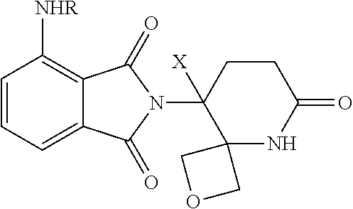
C1=CC=C2C(=C1[NHR])C(=O)N(C1([X])C3(NC(=O)CC1)COC3)C2=O
